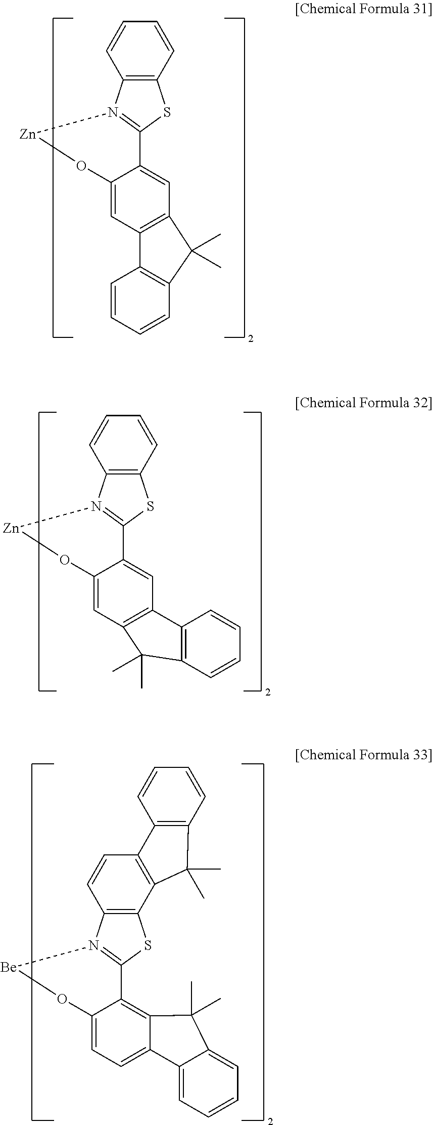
C12=C(C=CC=C1)SC1=N2[Zn]OC2=CC3=C(C=C12)C(C)(C)C1=C3C=CC=C1.C12=C(C=CC=C1)SC1=N2[Zn]OC2=CC3=C(C=C12)C1=C(C=CC=C1)C3(C)C.C12=C(C3=C(C=C1)C1=C(C=CC=C1)C3(C)C)SC1=N2[Be]OC2=CC=C3C(=C12)C(C)(C)C1=CC=CC=C31
